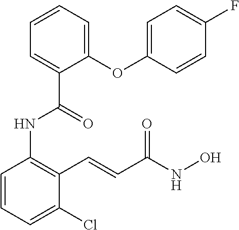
C1=CC=C(Cl)C(C=CC(NO)=O)=C1NC(=O)C1=CC=CC=C1OC1=CC=C(F)C=C1
